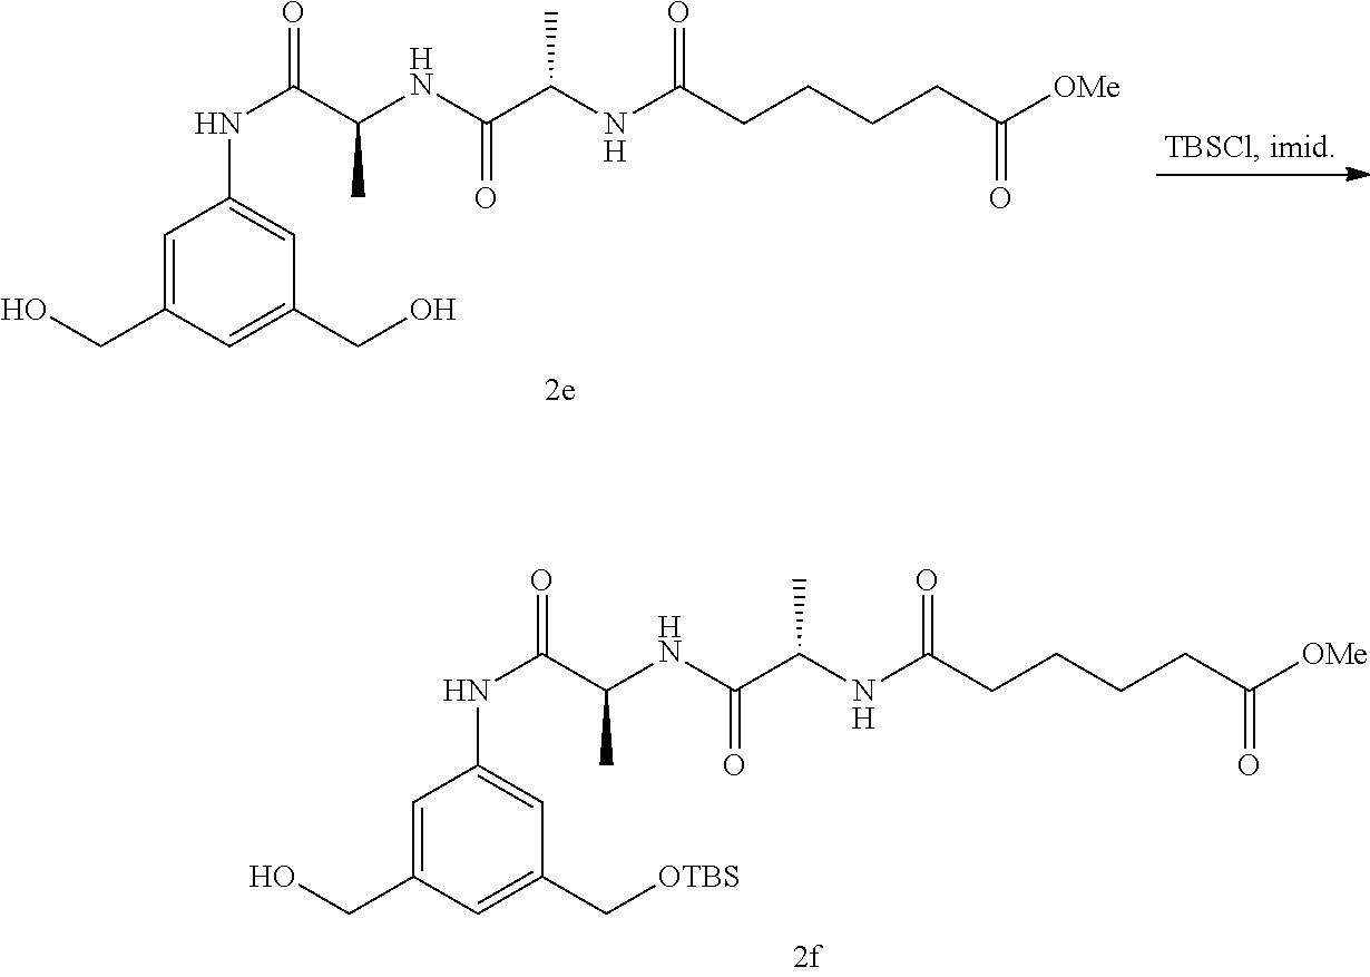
N(C(C(NC(C(NC(CCCCC([OMe])=O)=O)C)=O)C)=O)C1=CC(C[OTBS])=CC(CO)=C1.N(C(C(NC(C(NC(CCCCC([OMe])=O)=O)C)=O)C)=O)C1=CC(CO)=CC(CO)=C1
